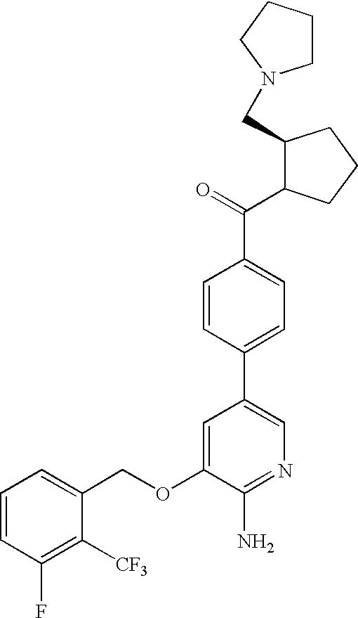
C1=CC(F)=C([CF3])C(COC2=CC(C3=CC=C(C(C4CCCC4CN4CCCC4)=O)C=C3)=CN=C2N)=C1
